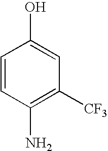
C1(N)=C([CF3])C=C(O)C=C1
